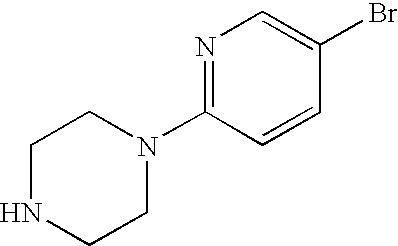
N1=C(N2CCNCC2)C=CC(Br)=C1
